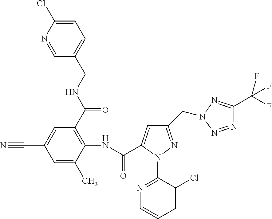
C1=NC(Cl)=CC=C1CNC(C1=C(NC(=O)C2=CC(CN3N=C(C(F)(F)F)N=N3)=NN2C2=NC=CC=C2Cl)C(C)=CC(C#N)=C1)=O
